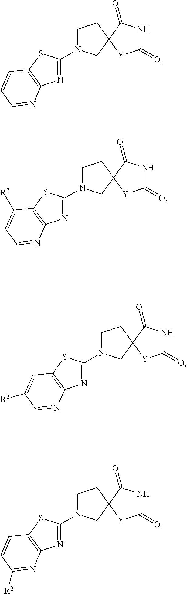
C1(=O)NC(=O)C2([Y]1)CCN(C1=NC3=C(S1)C=CC=N3)C2.C1(=O)NC(=O)C2([Y]1)CCN(C1=NC3=C(S1)C([R2])=CC=N3)C2.C1(=O)NC(=O)C2([Y]1)CCN(C1=NC3=C(S1)C=C([R2])C=N3)C2.C1(=O)NC(=O)C2([Y]1)CCN(C1=NC3=C(S1)C=CC([R2])=N3)C2
